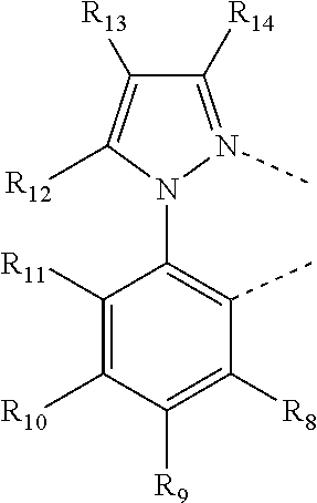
C1([R11])=C([R10])C([R9])=C([R8])C(C)=C1N1C([R12])=C([R13])C([R14])=N1C
